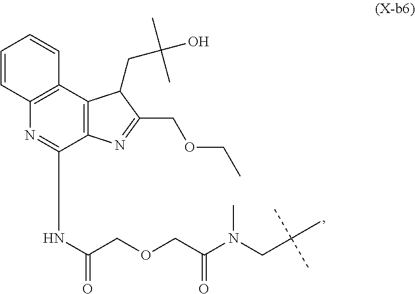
C12=C(C3=C(N=C1NC(COCC(=O)N(C)CC(C)(C)C)=O)C=CC=C3)C(CC(O)(C)C)C(COCC)=N2
